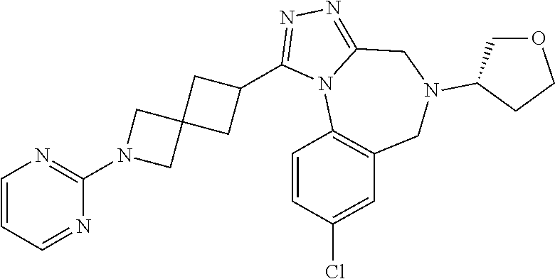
C1=CC=NC(N2CC3(C2)CC(C2=NN=C4N2C2=C(CN(C5COCC5)C4)C=C(Cl)C=C2)C3)=N1
